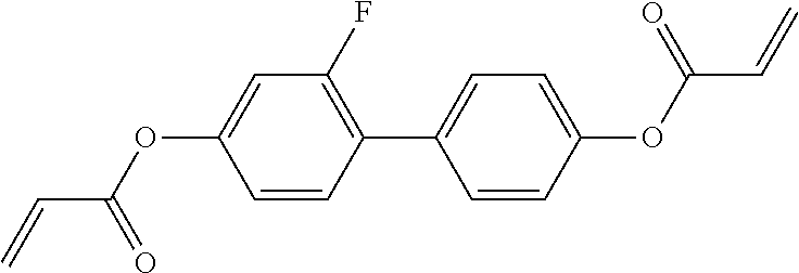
C1=C(OC(C=C)=O)C=CC(C2=CC=C(OC(C=C)=O)C=C2)=C1F
